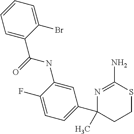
N1=C(N)SCCC1(C1=CC=C(F)C(NC(=O)C2=CC=CC=C2Br)=C1)C
